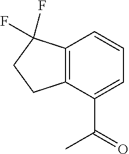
C12=C(C(C(=O)C)=CC=C1)CCC2(F)F
